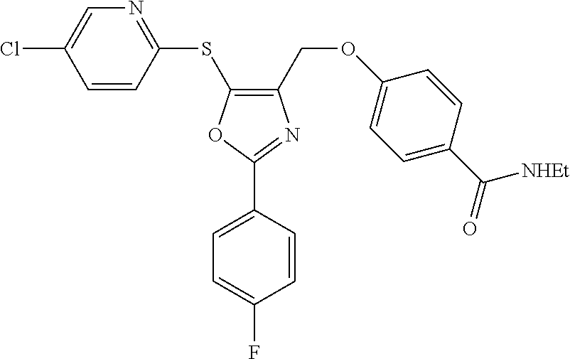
C1(COC2=CC=C(C(=O)[NHEt])C=C2)=C(SC2=NC=C(Cl)C=C2)OC(C2=CC=C(F)C=C2)=N1
